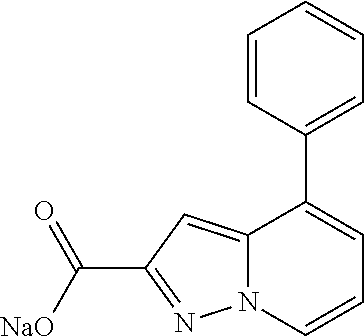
[NaO]C(C1=NN2C(=C1)C(C1=CC=CC=C1)=CC=C2)=O
